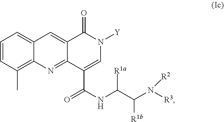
C1=CC(C)=C2C(=C1)C=C1C(=N2)C(C(NC([R1a])C(N([R3])[R2])[R1b])=O)=CN([Y])C1=O
